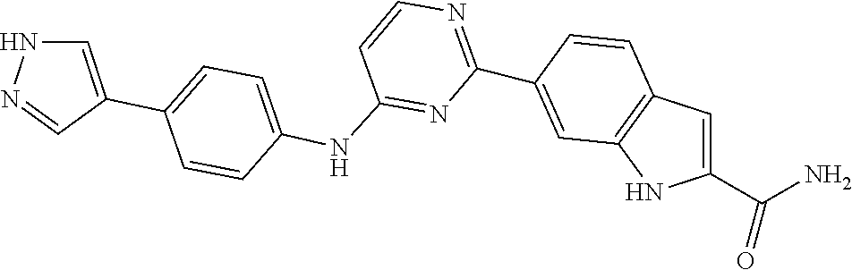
C1(C2=CC3=C(C=C(C(N)=O)N3)C=C2)=NC=CC(NC2=CC=C(C3=CNN=C3)C=C2)=N1
